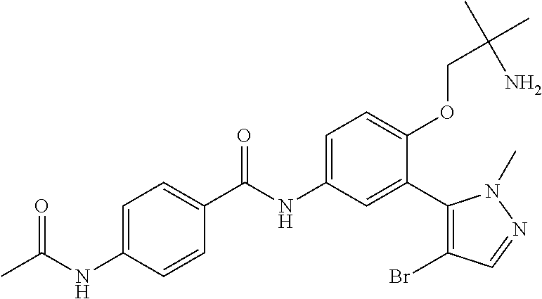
C1=C(NC(C)=O)C=CC(C(=O)NC2=CC=C(OCC(C)(C)N)C(C3=C(Br)C=NN3C)=C2)=C1
